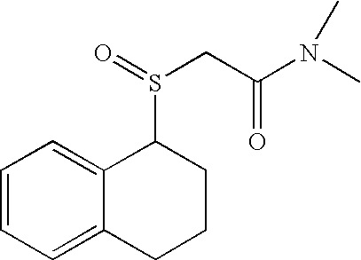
C1=CC=C2C(=C1)C(S(=O)CC(N(C)C)=O)CCC2
